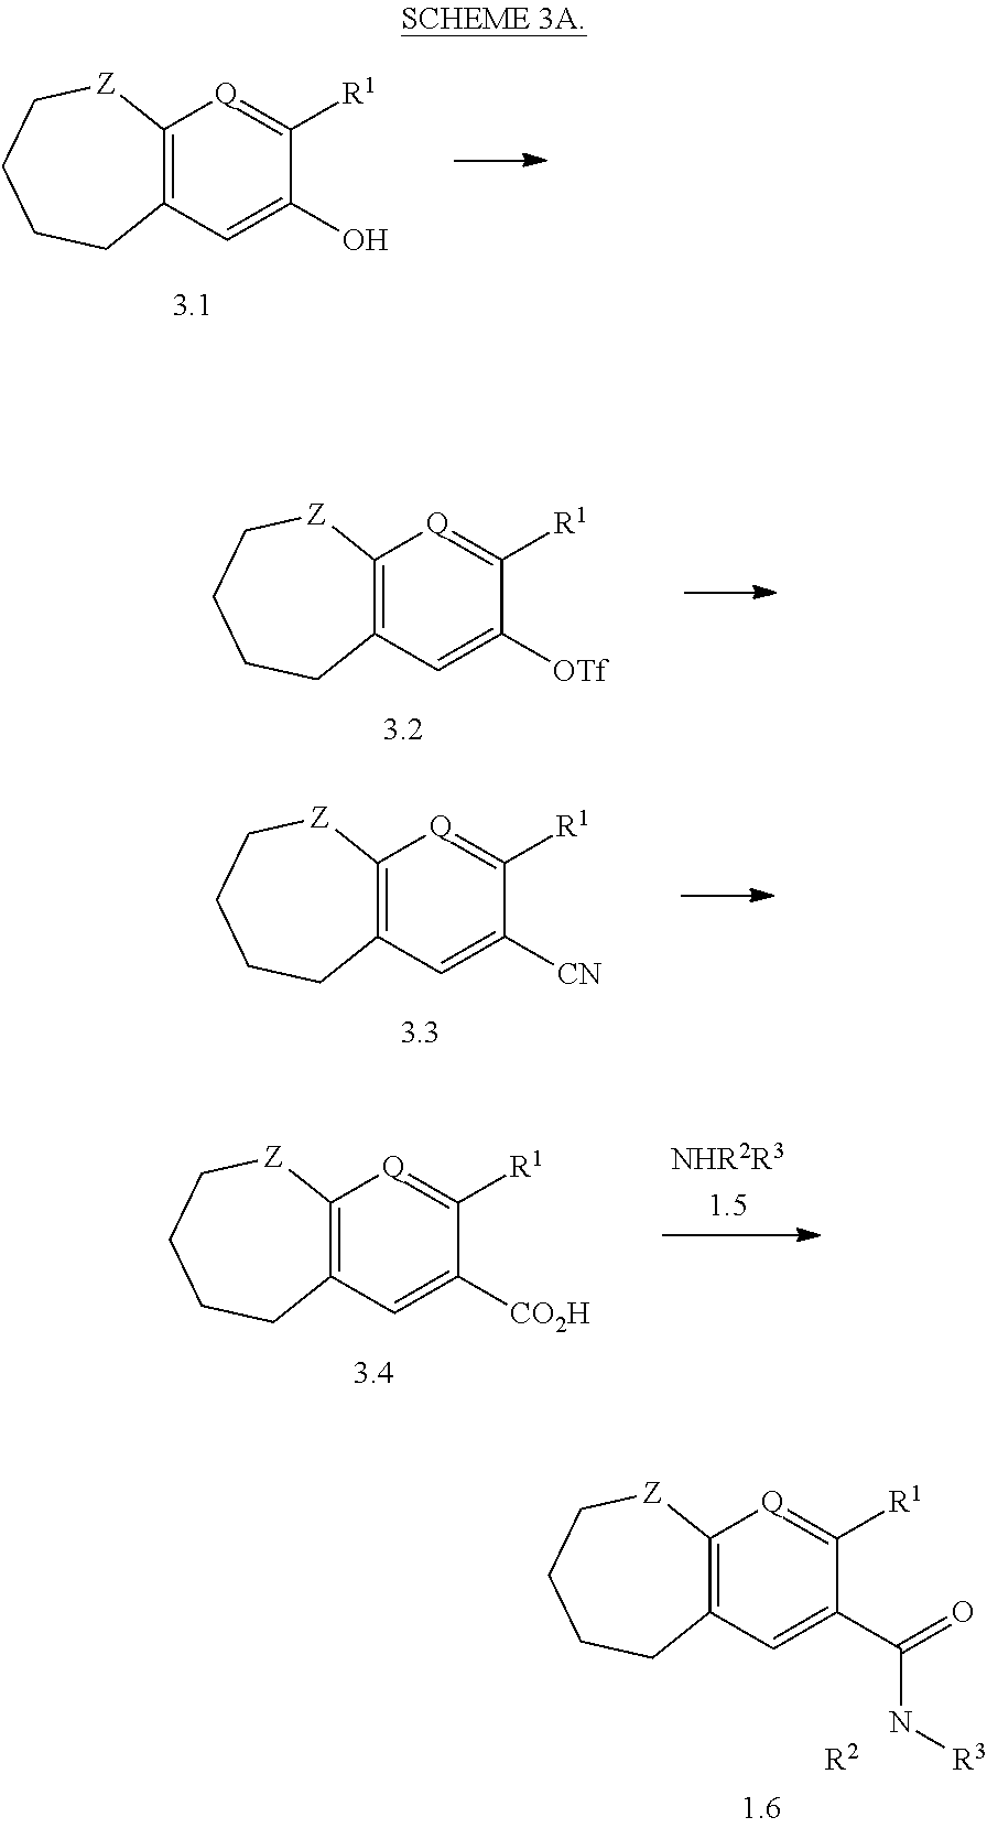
C12=C(C=C(O)C([R1])=[Q]1)CCCC[Z]2.C12=C(C=C([OTf])C([R1])=[Q]1)CCCC[Z]2.C12=C(C=C([CN])C([R1])=[Q]1)CCCC[Z]2.C12=C(C=C([CO2H])C([R1])=[Q]1)CCCC[Z]2.C12=C(C=C(C(=O)N[R3])C([R1])=[Q]1)CCCC[Z]2.[R2]
